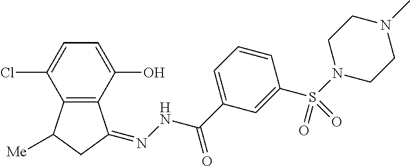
N(NC(C1=CC=CC(S(N2CCN(C)CC2)(=O)=O)=C1)=O)=C1C2=C(C([Me])C1)C(Cl)=CC=C2O
